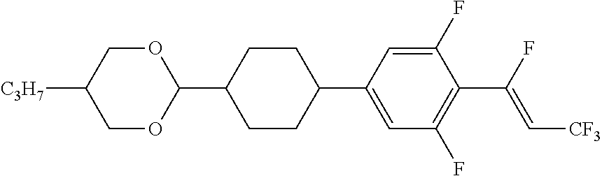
C1OC(C2CCC(C3=CC(F)=C(C(F)=C[CF3])C(F)=C3)CC2)OCC1[C3H7]
